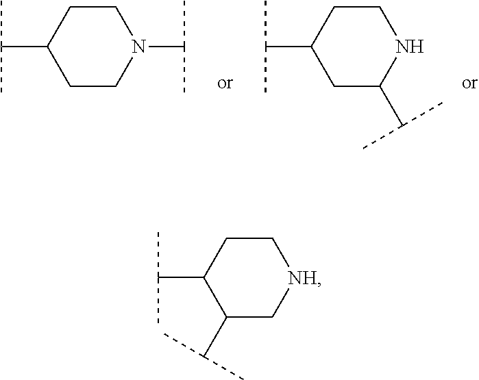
C1(C(C)C)CCN(C(C)C)CC1.C1(C(C)C)CC(C(C)C)NCC1.C1(C(C)C)C(C(C)C)C[NH]CC1
